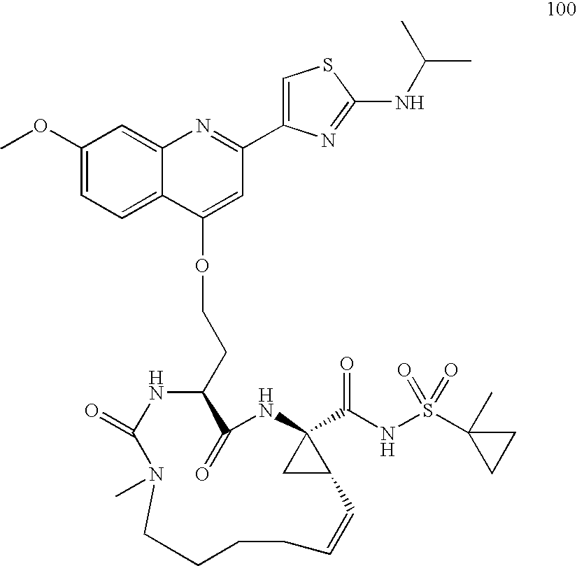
C1(OC)=CC=C2C(=C1)N=C(C1=CSC(NC(C)C)=N1)C=C2OCCC1NC(=O)N(C)CCCCC=CC2C(C(NS(C3(C)CC3)(=O)=O)=O)(NC1=O)C2
